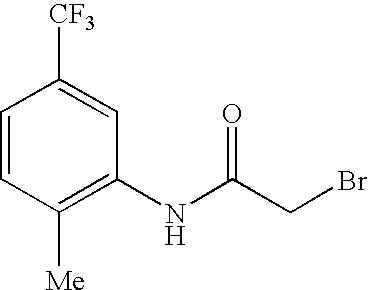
C1=CC([Me])=C(NC(CBr)=O)C=C1[CF3]
